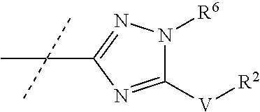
C1([V][R2])=NC(C(C)(C)C)=NN1[R6]
